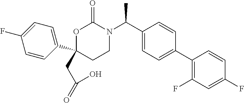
C1(CC(=O)O)(C2=CC=C(F)C=C2)CCN(C(C2=CC=C(C3=C(F)C=C(F)C=C3)C=C2)C)C(=O)O1
